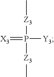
[X3]=P([Y3])([Z3]C)[Z3]C
